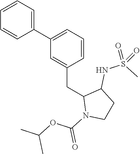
C1=CC=C(C2=CC=CC(CC3N(C(=O)OC(C)C)CCC3NS(C)(=O)=O)=C2)C=C1
